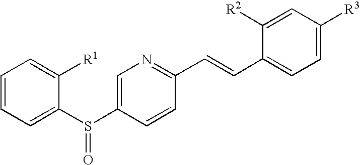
C1=CC=C(S(C2=CN=C(C=CC3=CC=C([R3])C=C3[R2])C=C2)=O)C([R1])=C1
